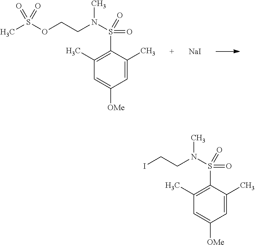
C1=C(C)C(S(=O)(=O)N(CCI)C)=C(C)C=C1[OMe].C1=C(C)C(S(=O)(=O)N(CCOS(C)(=O)=O)C)=C(C)C=C1[OMe].[NaI]
